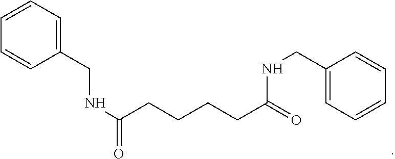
C1(CNC(=O)CCCCC(=O)NCC2=CC=CC=C2)=CC=CC=C1
